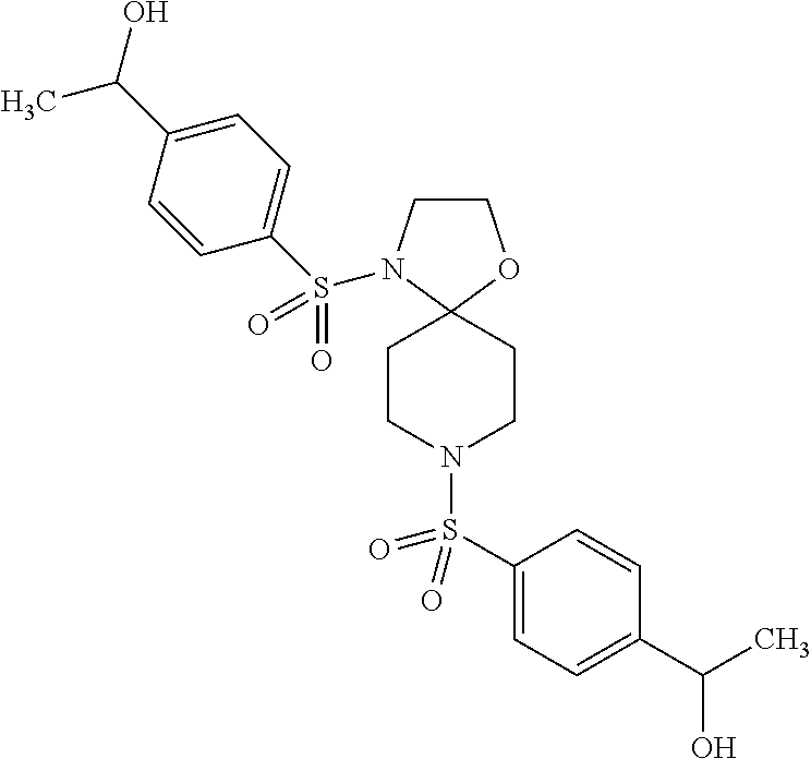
C1CN(S(C2=CC=C(C(O)C)C=C2)(=O)=O)C2(O1)CCN(S(C1=CC=C(C(O)C)C=C1)(=O)=O)CC2
